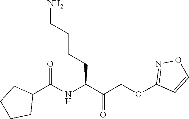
C1(C(NC(C(COC2=NOC=C2)=O)CCCCN)=O)CCCC1
